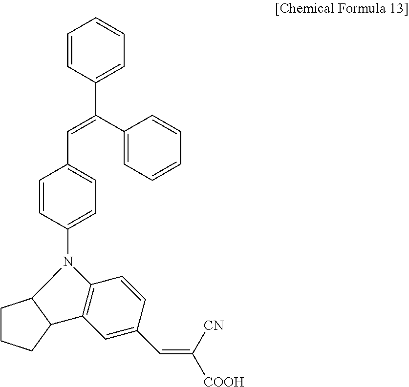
C1=CC(C(C2=CC=CC=C2)=CC2=CC=C(N3C4CCCC4C4=C3C=CC(C=C([COOH])[CN])=C4)C=C2)=CC=C1
